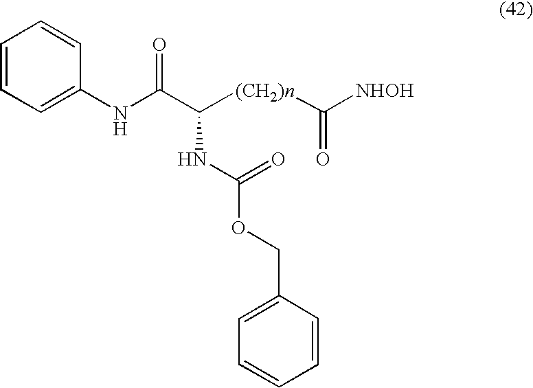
[(CH2)n](C(C(NC1=CC=CC=C1)=O)NC(=O)OCC1=CC=CC=C1)C([NHOH])=O
